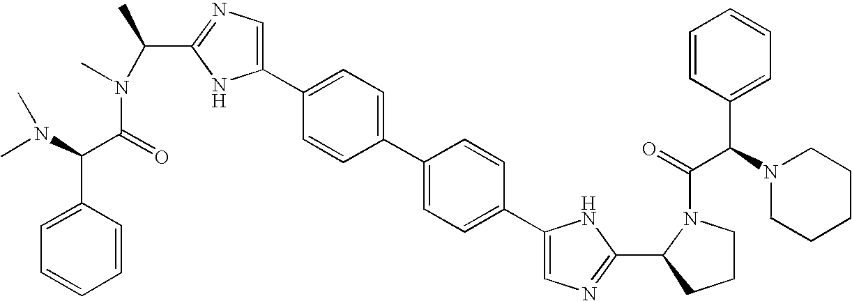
C1(C2=CN=C(C(N(C(=O)C(N(C)C)C3=CC=CC=C3)C)C)N2)=CC=C(C2=CC=C(C3=CN=C(C4CCCN4C(=O)C(N4CCCCC4)C4=CC=CC=C4)N3)C=C2)C=C1
